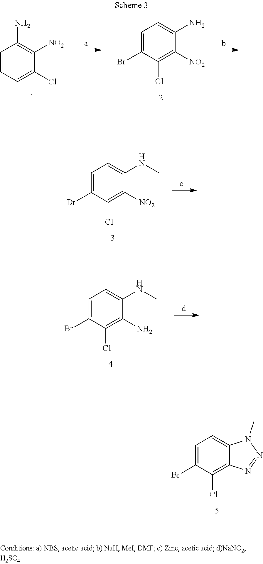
C1=C(Br)C(Cl)=C2C(=C1)N(C)N=N2.C1=CC=C(Cl)C([NO2])=C1N.C1=C(Br)C(Cl)=C([NO2])C(N)=C1.C1=C(Br)C(Cl)=C([NO2])C(NC)=C1.C1=C(Br)C(Cl)=C(N)C(NC)=C1
